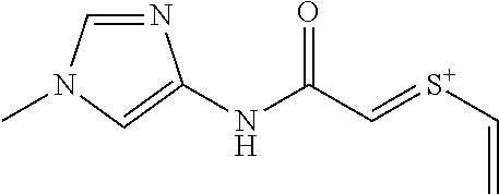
N1=CN(C)C=C1NC(C=[S+]C=C)=O
